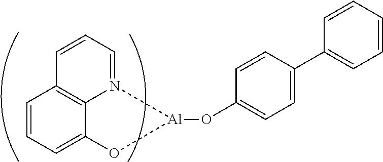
C1=CC2=C3N(=C1)[Al](OC1=CC=C(C4=CC=CC=C4)C=C1)OC3=CC=C2
